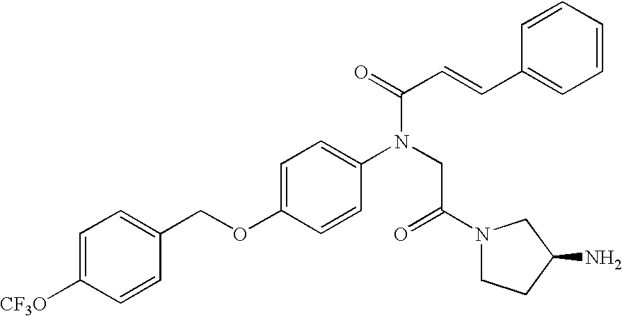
[CF3O]C1=CC=C(COC2=CC=C(N(CC(N3CCC(N)C3)=O)C(=O)C=CC3=CC=CC=C3)C=C2)C=C1
